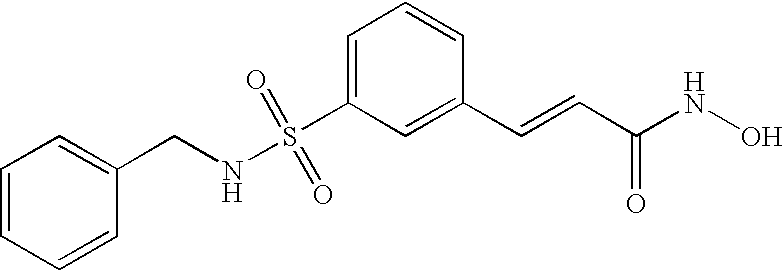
C(NS(C1=CC=CC(C=CC(NO)=O)=C1)(=O)=O)C1=CC=CC=C1
